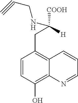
C1=CC(O)=C2C(=C1CC([H])([COOH])NCC#C)C=CC=N2
